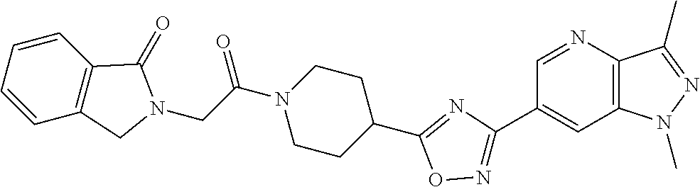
C(C(N1CCC(C2=NC(C3=CC4=C(N=C3)C(C)=NN4C)=NO2)CC1)=O)N1C(=O)C2=C(C1)C=CC=C2
